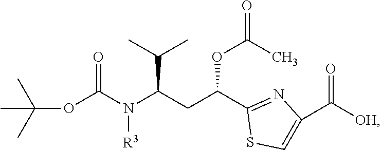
CC(OC(N([R3])C(CC(C1=NC(C([OH])=O)=CS1)OC(C)=O)C(C)C)=O)(C)C
